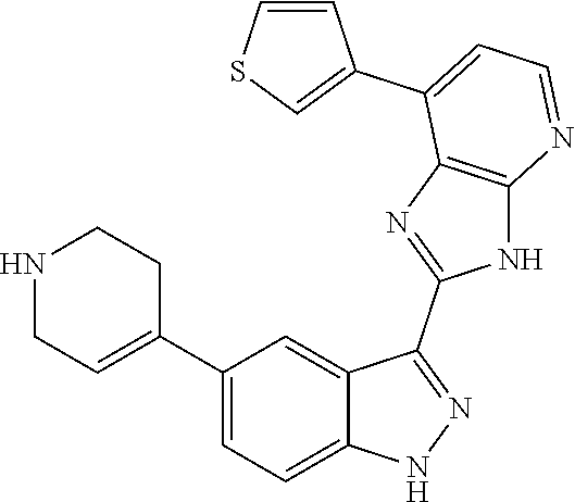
C1(C2=CC=C3C(=C2)C(C2=NC4=C(N2)N=CC=C4C2=CSC=C2)=NN3)=CCNCC1
